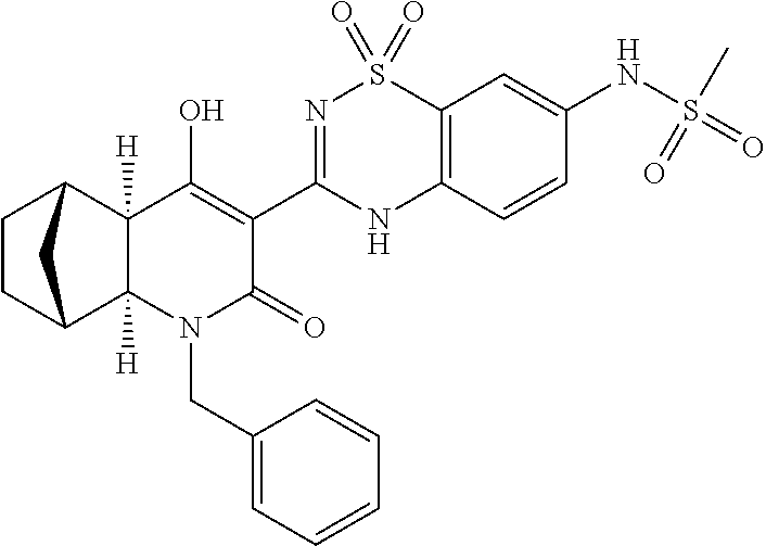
C1(O)=C(C2=NS(=O)(=O)C3=C(N2)C=CC(NS(=O)(=O)C)=C3)C(=O)N(CC2=CC=CC=C2)C2([H])C3CCC(C12[H])C3
